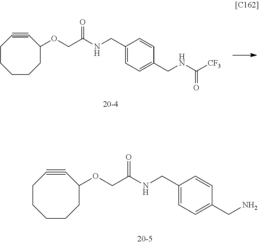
C1CCCCC(OCC(NCC2=CC=C(CNC([CF3])=O)C=C2)=O)C#C1.C1CCCCC(OCC(NCC2=CC=C(CN)C=C2)=O)C#C1
